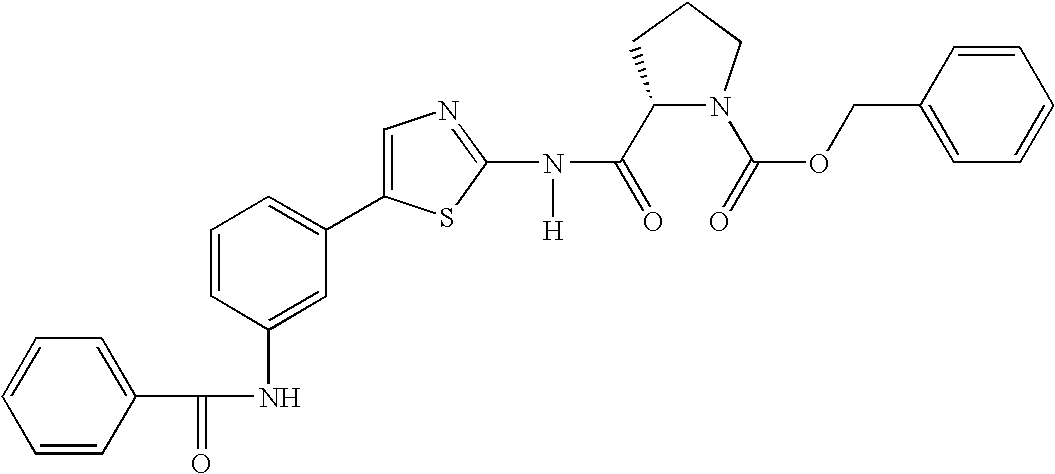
C1(C(=O)N(C2=NC=C(C3=CC=CC(NC(C4=CC=CC=C4)=O)=C3)S2)[H])N(C(=O)OCC2=CC=CC=C2)CCC1
